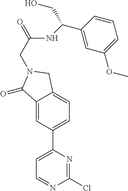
C1=C(C2=CC=C3C(=C2)C(=O)N(CC(NC(C2=CC(OC)=CC=C2)CO)=O)C3)N=C(Cl)N=C1
